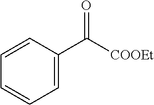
C1=CC(C([COOEt])=O)=CC=C1
